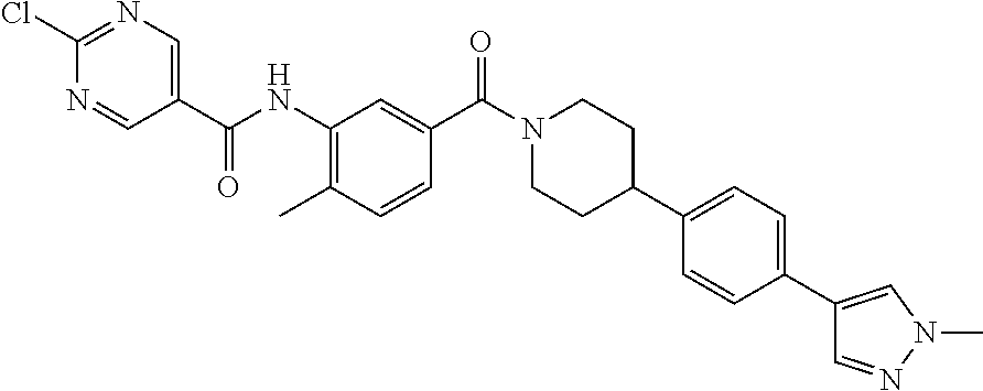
CC1=C(NC(C2=CN=C(Cl)N=C2)=O)C=C(C(N2CCC(C3=CC=C(C4=CN(C)N=C4)C=C3)CC2)=O)C=C1
